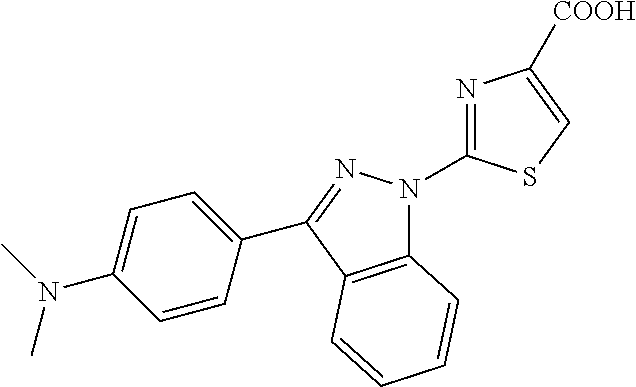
C12=C(C(C3=CC=C(N(C)C)C=C3)=NN1C1=NC([COOH])=CS1)C=CC=C2
